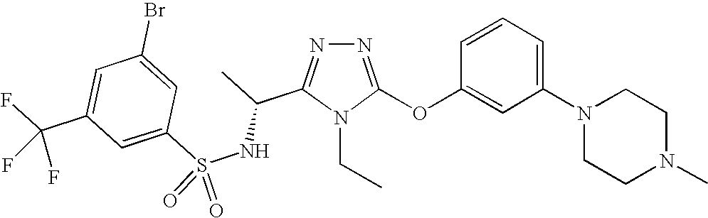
N1=C(OC2=CC(N3CCN(C)CC3)=CC=C2)N(CC)C(C(C)NS(C2=CC(C(F)(F)F)=CC(Br)=C2)(=O)=O)=N1
